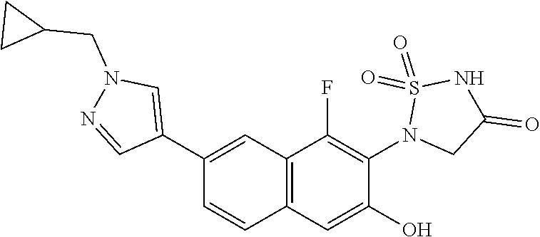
C1(C2=CN(CC3CC3)N=C2)=CC2=C(C=C1)C=C(O)C(N1CC(=O)NS1(=O)=O)=C2F
